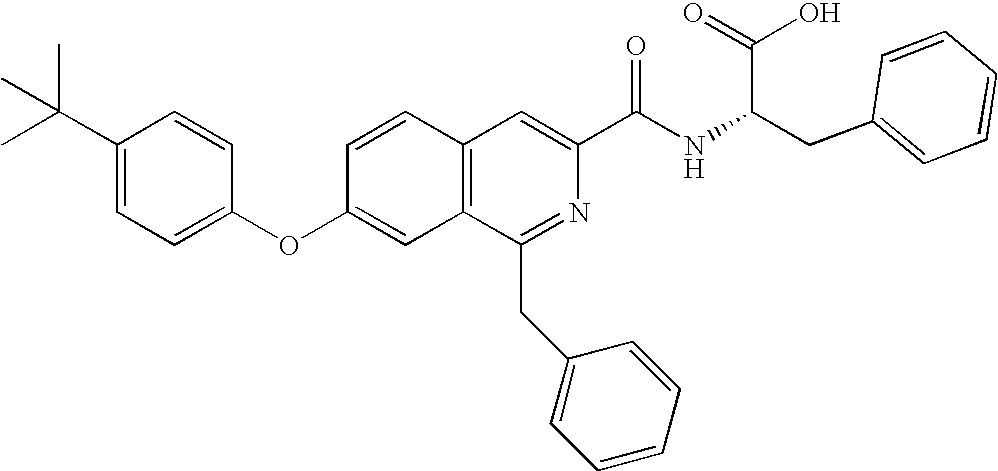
C1=CC(OC2=CC=C(C(C)(C)C)C=C2)=CC2=C1C=C(C(NC(CC1=CC=CC=C1)C(=O)O)=O)N=C2CC1=CC=CC=C1
